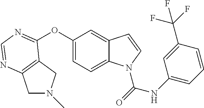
C1(OC2=NC=NC3=C2CN(C)C3)=CC=C2C(=C1)C=CN2C(=O)NC1=CC=CC(C(F)(F)F)=C1
